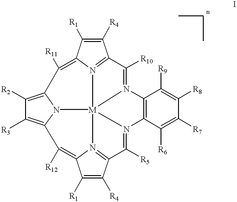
C1([R4])=C([R1])C2=C([R11])C3=C([R2])C([R3])=C4C([R12])=C5C([R1])=C([R4])C6=N5[M]57(N2=C1C([R10])=N5C1=C(N7=C6[R5])C([R6])=C([R7])C([R8])=C1[R9])N43
